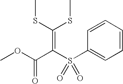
C1(S(C(C(OC)=O)=C(SC)SC)(=O)=O)=CC=CC=C1
